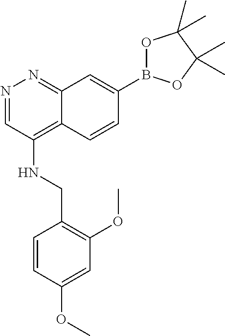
O1B(C2=CC3=NN=CC(NCC4=C(OC)C=C(OC)C=C4)=C3C=C2)OC(C)(C)C1(C)C
